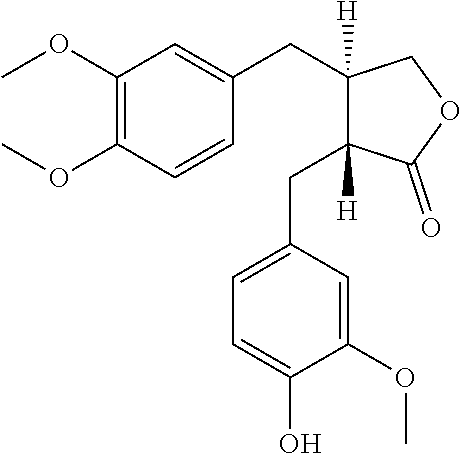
C1(OC)=C(OC)C=CC(CC2([H])C(CC3=CC=C(O)C(OC)=C3)([H])C(=O)OC2)=C1
